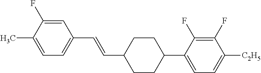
C1=C(F)C(C)=CC=C1C=CC1CCC(C2=CC=C([C2H5])C(F)=C2F)CC1
